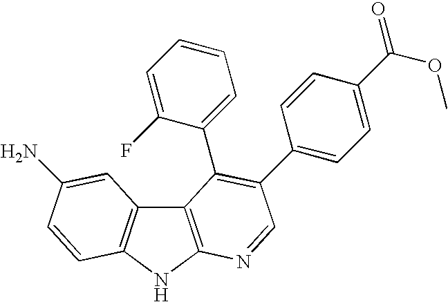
C12=C(NC3=C1C=C(N)C=C3)N=CC(C1=CC=C(C(OC)=O)C=C1)=C2C1=CC=CC=C1F
